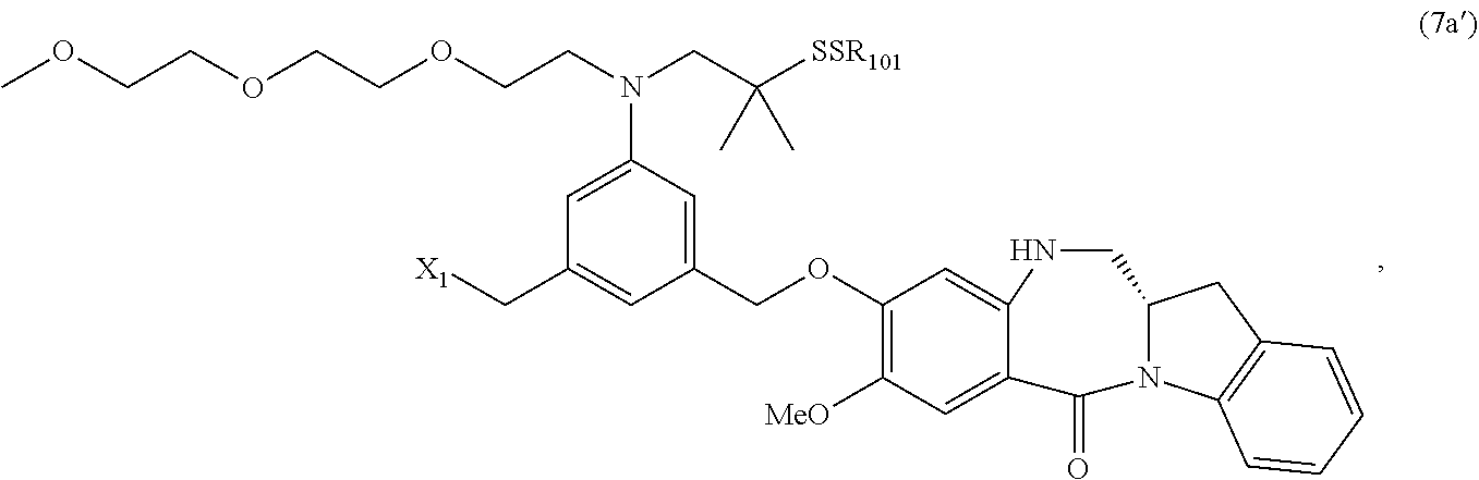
C1(OCC2=CC(N(CC([SSR101])(C)C)CCOCCOCCOC)=CC(C[X1])=C2)=C([MeO])C=C2C(=C1)NCC1N(C2=O)C2=C(C1)C=CC=C2
